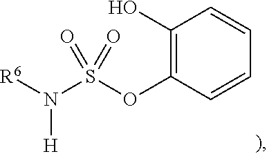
C1(O)=C(OS(N([R6])[H])(=O)=O)C=CC=C1
